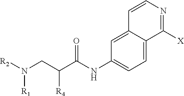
C1=CN=C([X])C2=CC=C(NC(C(CN([R2])[R1])[R4])=O)C=C12
